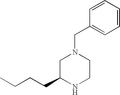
C1=CC=CC(CN2CC(CCCC)NCC2)=C1
